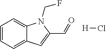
C1=CC=C2C(=C1)N(CF)C(C=O)=C2.[H]Cl
